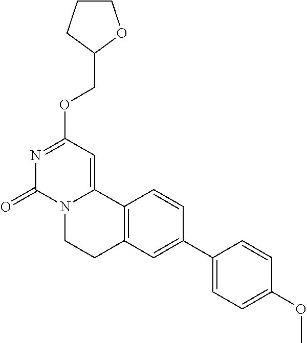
N1=C(OCC2OCCC2)C=C2N(C1=O)CCC1=C2C=CC(C2=CC=C(OC)C=C2)=C1
